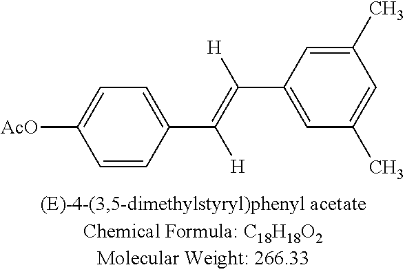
C1=CC(C(=C([H])C2=CC(C)=CC(C)=C2)[H])=CC=C1[AcO]
